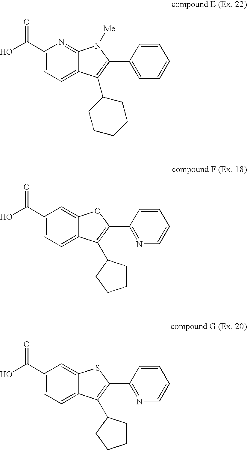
C1(C(O)=O)=CC=C2C(=N1)N([Me])C(C1=CC=CC=C1)=C2C1CCCCC1.C1(C(O)=O)=CC=C2C(=C1)SC(C1=NC=CC=C1)=C2C1CCCC1.C1(C(O)=O)=CC=C2C(=C1)OC(C1=NC=CC=C1)=C2C1CCCC1
